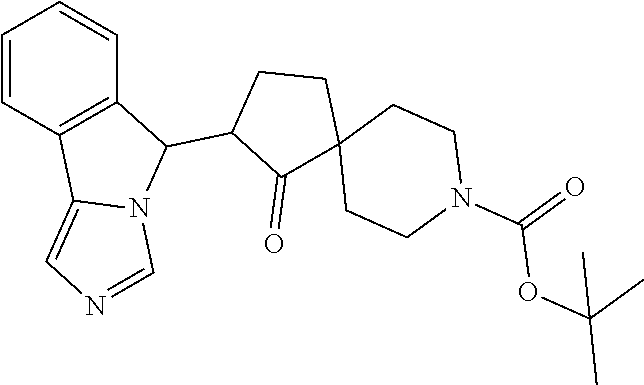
C1=CC2=C(C=C1)C(C1C(=O)C3(CC1)CCN(C(=O)OC(C)(C)C)CC3)N1C2=CN=C1
